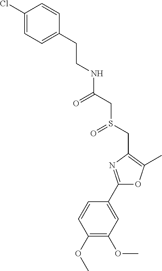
C1(Cl)=CC=C(CCNC(=O)CS(CC2=C(C)OC(C3=CC(OC)=C(OC)C=C3)=N2)=O)C=C1
